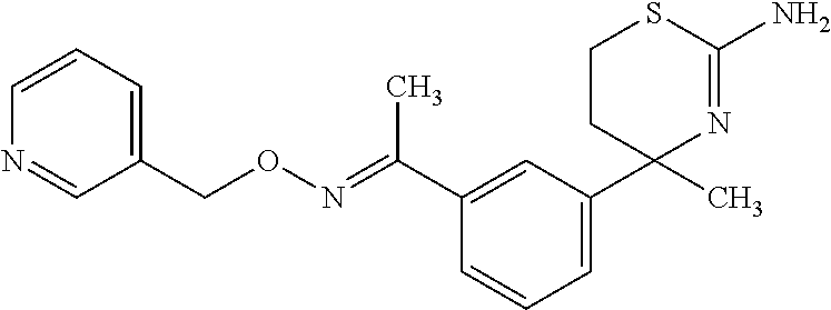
C1(C(=NOCC2=CC=CN=C2)C)=CC(C2(C)N=C(N)SCC2)=CC=C1
